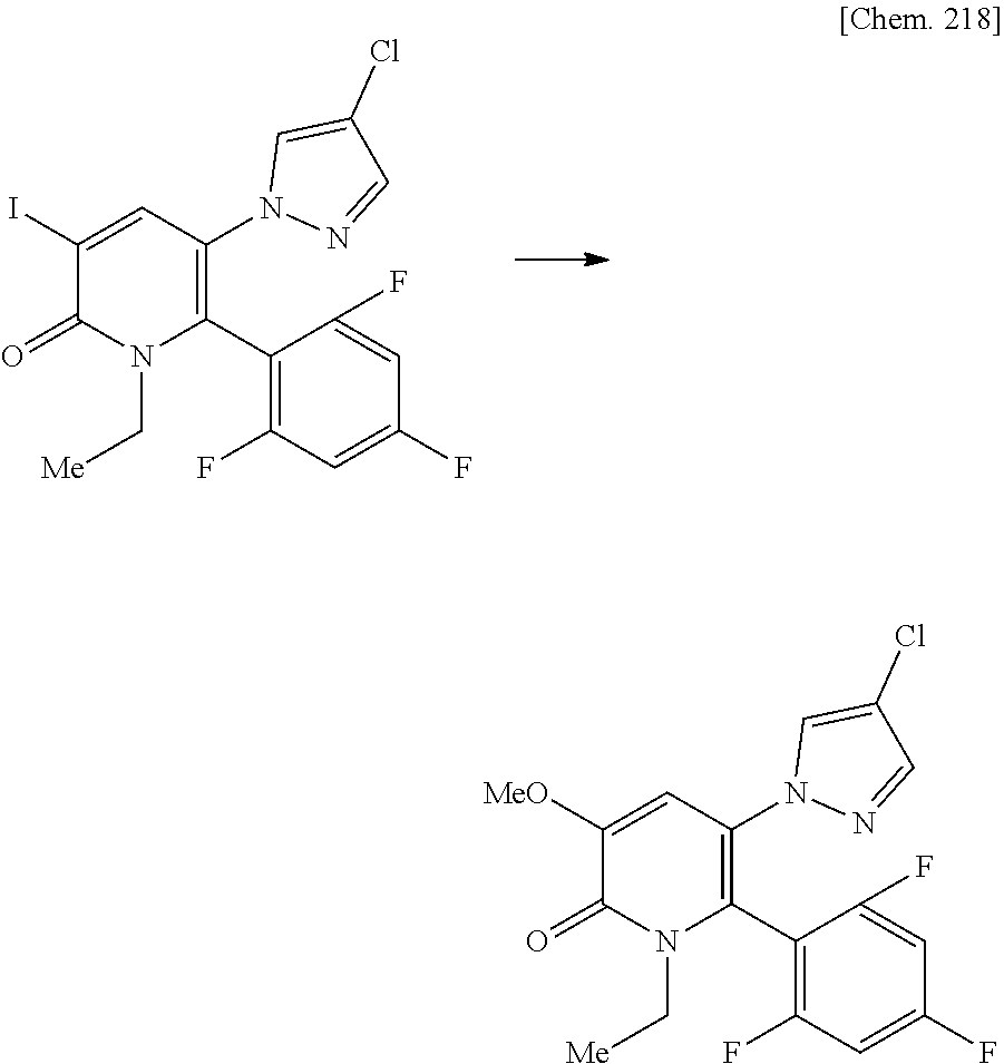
C1(I)=CC(N2N=CC(Cl)=C2)=C(C2=C(F)C=C(F)C=C2F)N(C[Me])C1=O.C1([MeO])=CC(N2N=CC(Cl)=C2)=C(C2=C(F)C=C(F)C=C2F)N(C[Me])C1=O
